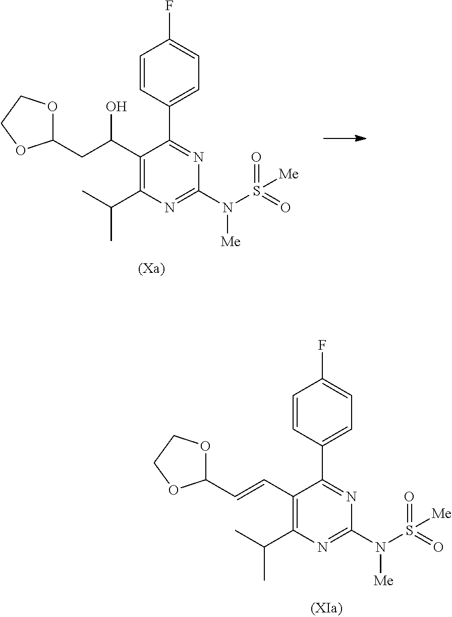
C1=CC(C2=NC(N(S(=O)(=O)[Me])[Me])=NC(C(C)C)=C2C=CC2OCCO2)=CC=C1F.C1=CC(C2=NC(N(S(=O)(=O)[Me])[Me])=NC(C(C)C)=C2C(CC2OCCO2)O)=CC=C1F
